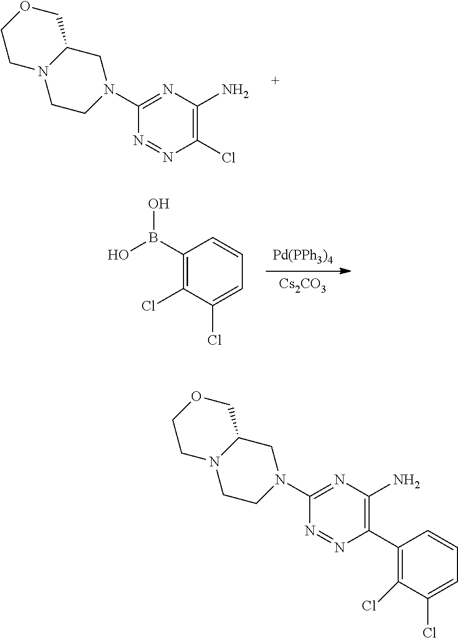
[Pd(PPh3)4].[Cs2CO3].C1(B(O)O)=C(Cl)C(Cl)=CC=C1.N1=NC(Cl)=C(N)N=C1N1CCN2C(C1)COCC2.N1=NC(C2=C(Cl)C(Cl)=CC=C2)=C(N)N=C1N1CCN2C(C1)COCC2
